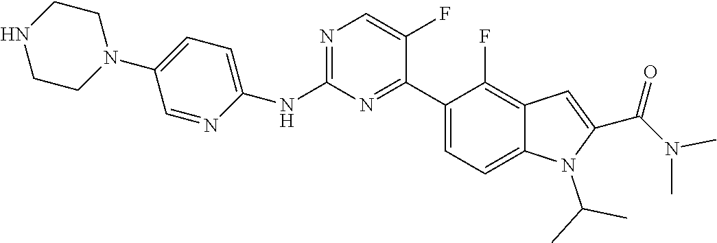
C1(N2CCNCC2)=CC=C(NC2=NC=C(F)C(C3=CC=C4C(=C3F)C=C(C(N(C)C)=O)N4C(C)C)=N2)N=C1
